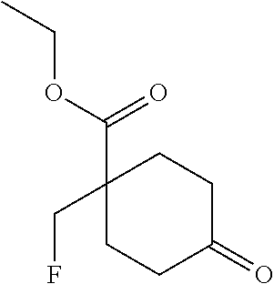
C1(CF)(C(OCC)=O)CCC(=O)CC1
